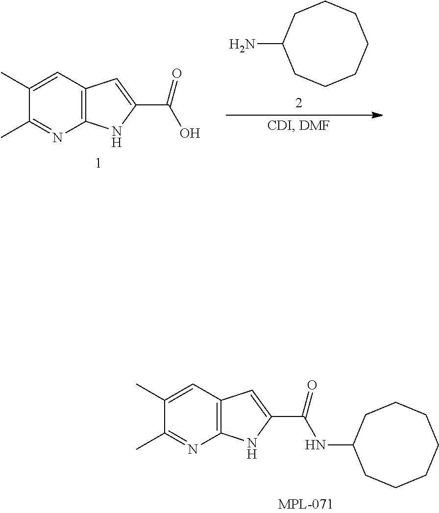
C1(C)=CC2=C(N=C1C)NC(C(O)=O)=C2.NC1CCCCCCC1.C1(C)=CC2=C(N=C1C)NC(C(=O)NC1CCCCCCC1)=C2
